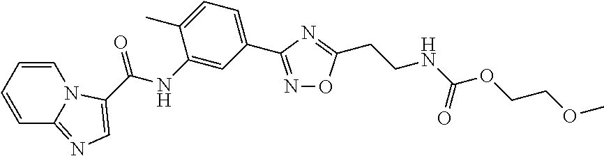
C1=CC=CC2=NC=C(C(NC3=CC(C4=NOC(CCNC(OCCOC)=O)=N4)=CC=C3C)=O)N12
